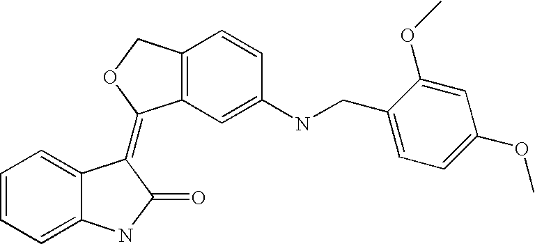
C1=CC=C2C(=C1)C(=C1C3=C(CO1)C=CC(NCC1=CC=C(OC)C=C1OC)=C3)C(=O)N2
